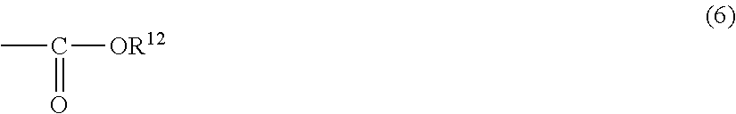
CC(=O)[OR12]
